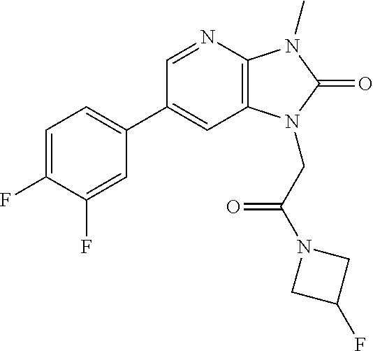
C1(C2=CC=C(F)C(F)=C2)=CC2=C(N=C1)N(C)C(=O)N2CC(N1CC(F)C1)=O
